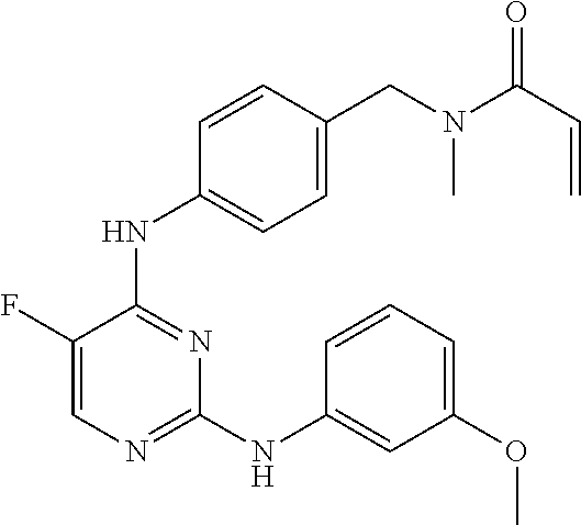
N(C1=NC=C(F)C(NC2=CC=C(CN(C(C=C)=O)C)C=C2)=N1)C1=CC(OC)=CC=C1
